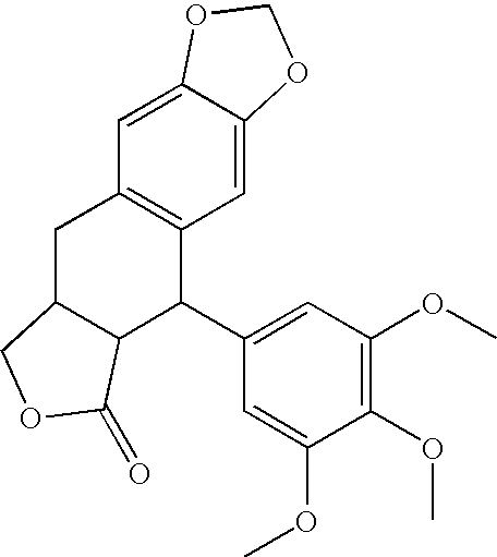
C12=CC3=C(C=C1OCO2)C(C1=CC(OC)=C(OC)C(OC)=C1)C1C(C3)COC1=O
